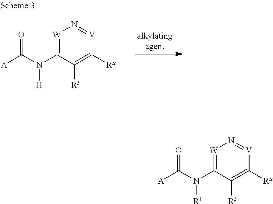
[W]1=C(N(C([A])=O)[R1])C([Rt])=C([Ru])[V]=N1.[W]1=C(N(C([A])=O)[H])C([Rt])=C([Ru])[V]=N1
